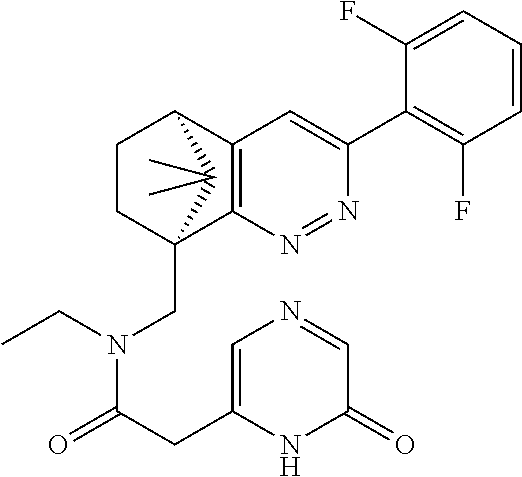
C12=C(N=NC(C3=C(F)C=CC=C3F)=C1)C1(CN(C(CC3=CN=CC(=O)N3)=O)CC)CCC2C1(C)C
